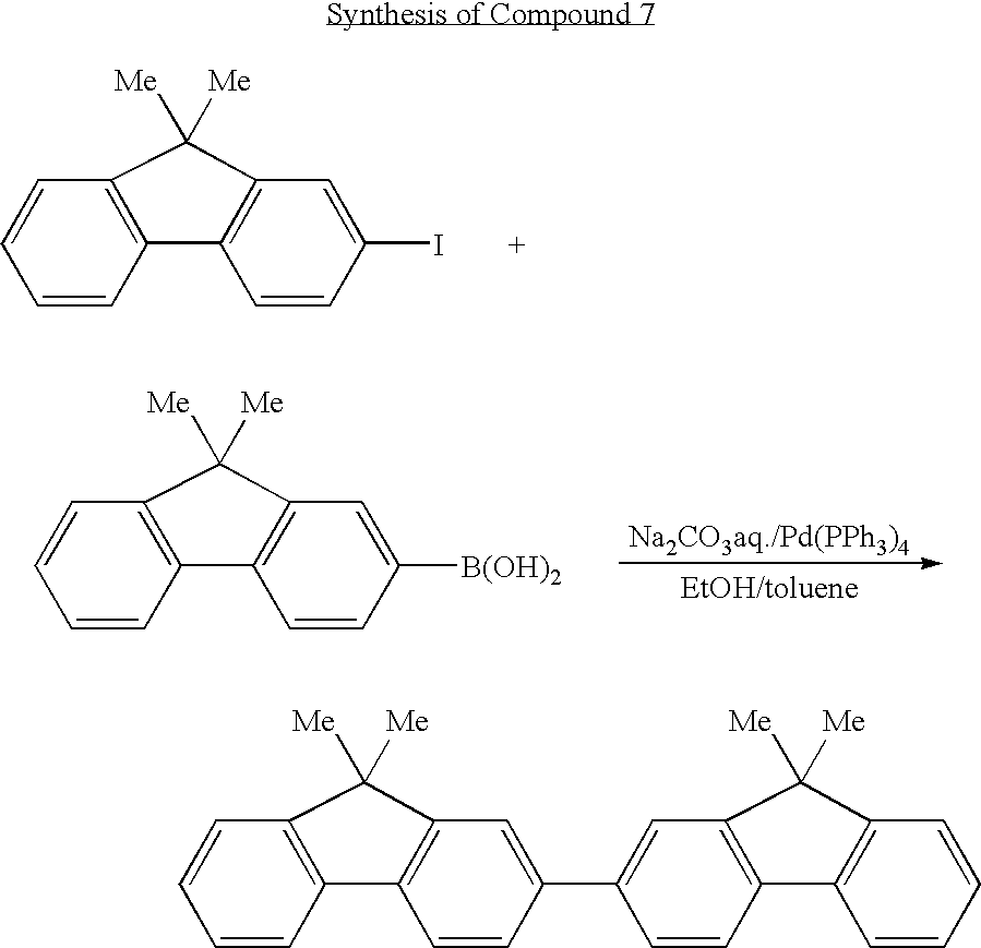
C1=CC2=C(C=C1)C([Me])([Me])C1=C2C=CC(I)=C1.C1=CC2=C(C=C1)C([Me])([Me])C1=C2C=CC([B(OH)2])=C1.C1=CC2=C(C=C1)C([Me])([Me])C1=C2C=CC(C2=CC3=C(C=C2)C2=C(C=CC=C2)C3([Me])[Me])=C1
